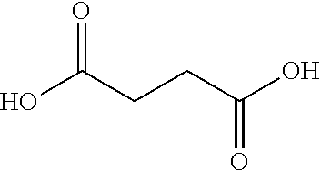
OC(CCC(=O)O)=O
